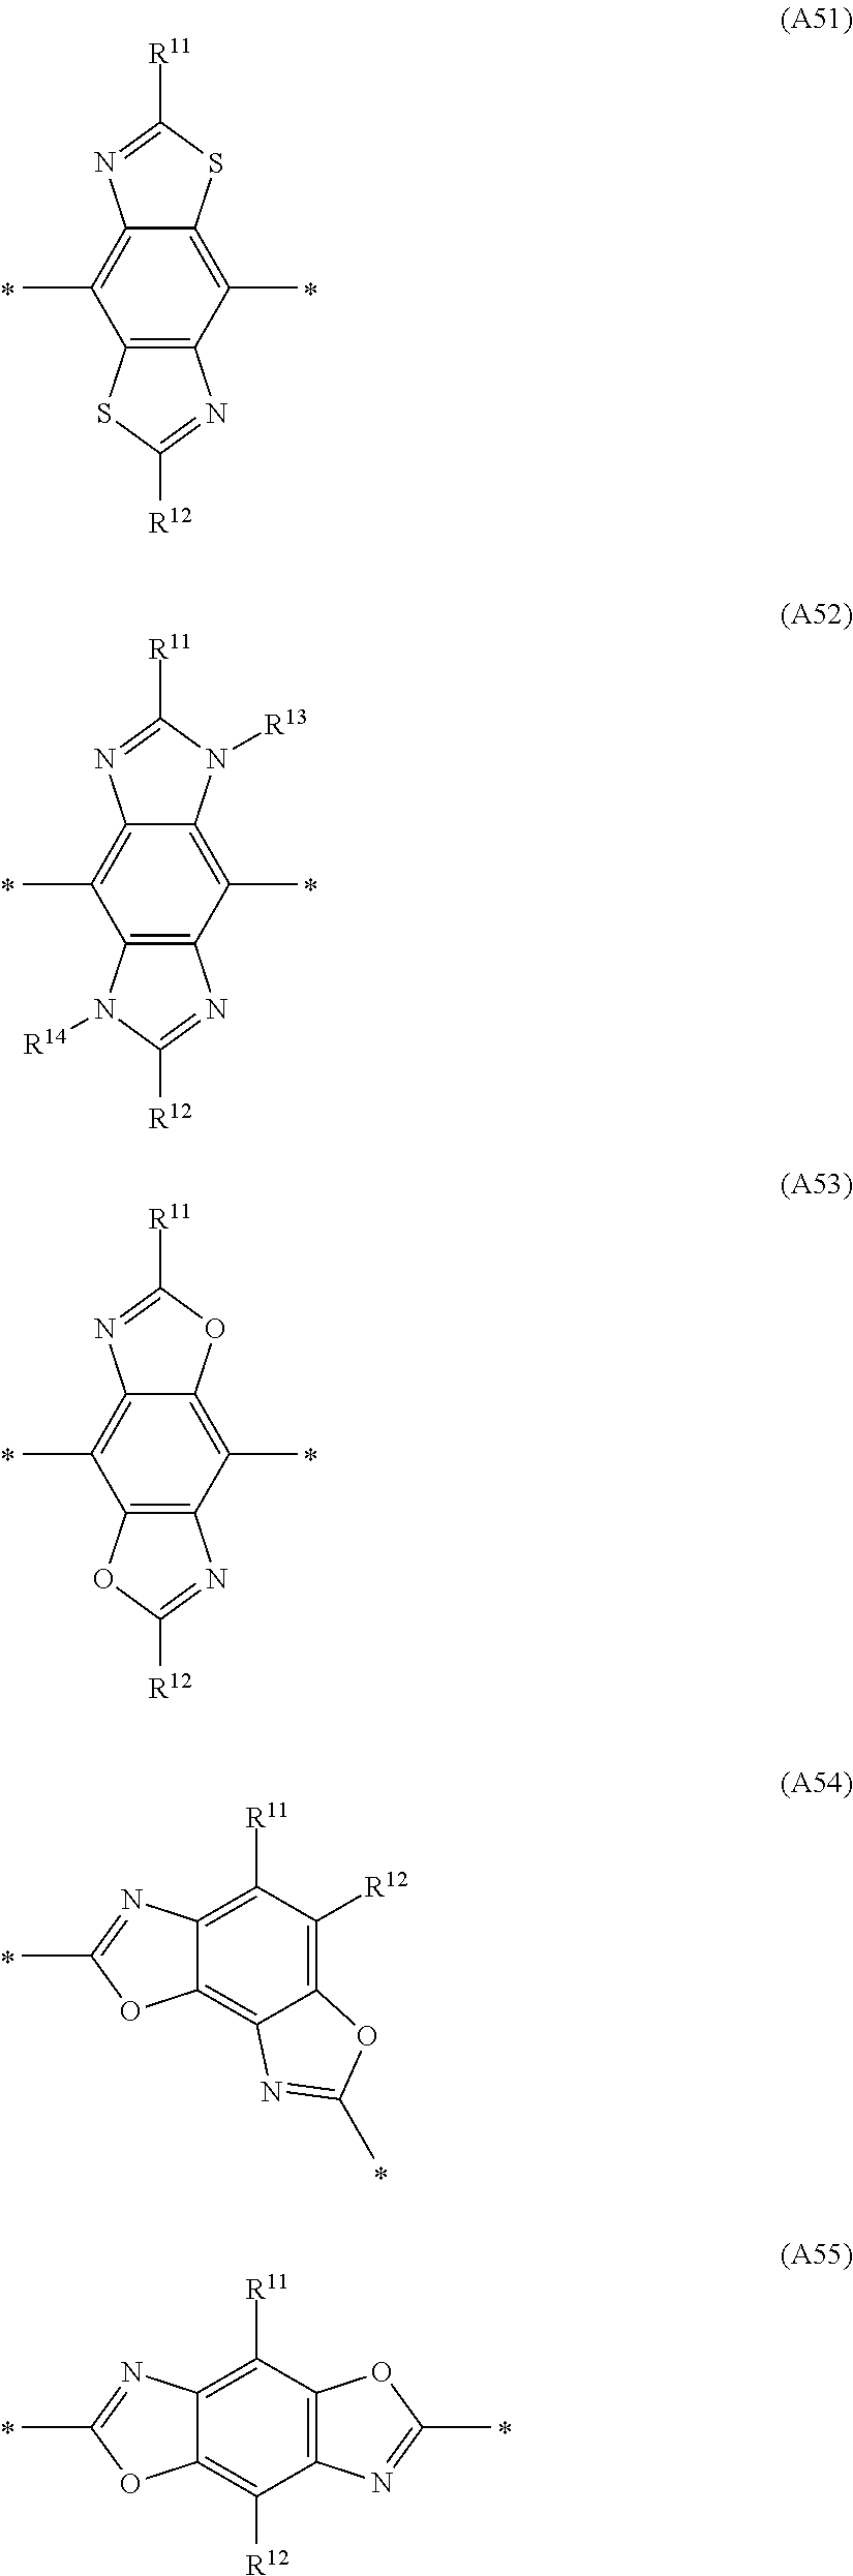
C12=C(C)C3=C(C(C)=C1SC([R11])=N2)N=C([R12])S3.C12=C(C)C3=C(C(C)=C1N([R13])C([R11])=N2)N=C([R12])N3[R14].C12=C(C)C3=C(C(C)=C1OC([R11])=N2)N=C([R12])O3.C12=C([R12])C([R11])=C3C(=C1N=C(C)O2)OC(C)=N3.C12=C(C([R11])=C3C(=C1[R12])OC(C)=N3)OC(C)=N2
